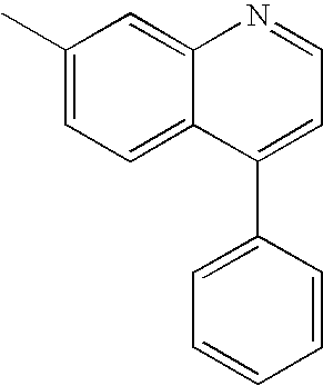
C1(C)=CC=C2C(=C1)N=CC=C2C1=CC=CC=C1
